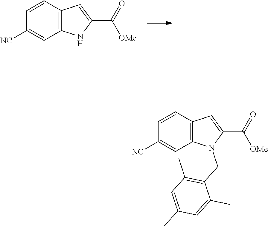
C12=C(C=CC([NC])=C1)C=C(C(=O)[OMe])N2.C12=C(C=CC([NC])=C1)C=C(C(=O)[OMe])N2CC1=C(C)C=C(C)C=C1C
